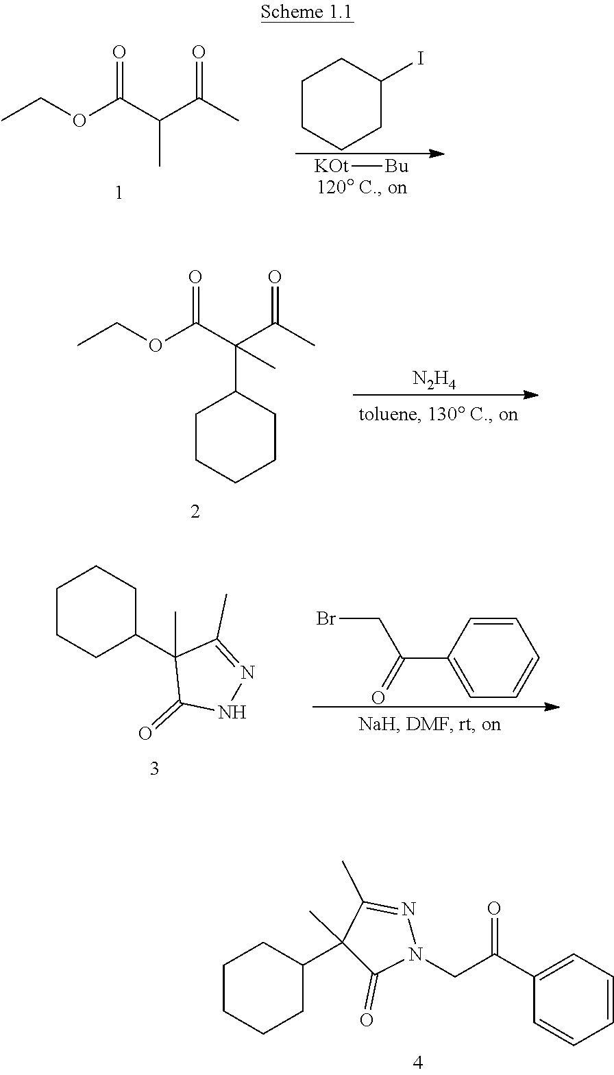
C1CCCC(C2(C)C(=O)N(CC(C3=CC=CC=C3)=O)N=C2C)C1.CCOC(C(C(C)=O)C)=O.[KOt][Bu].C1CCCC(I)C1.CCOC(C(C(C)=O)(C1CCCCC1)C)=O.[N2H4].C1CCC(C2(C)C(=O)NN=C2C)CC1.C1=CC(C(CBr)=O)=CC=C1
